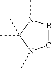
C1BN(C)C(C)(C)N1C
